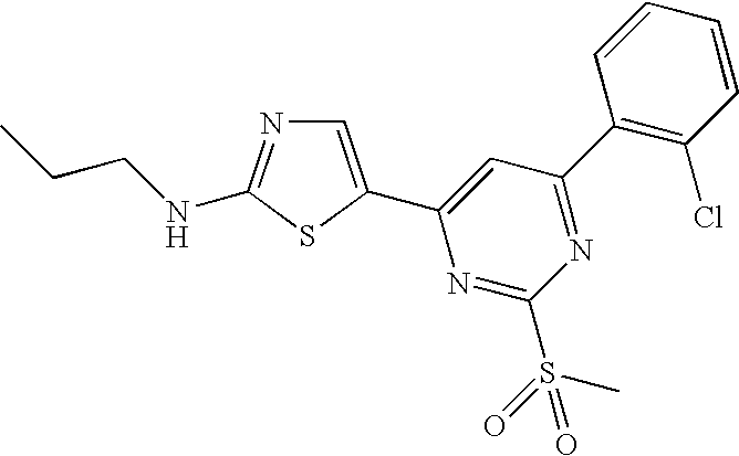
C1=C(C2=CC(C3=C(Cl)C=CC=C3)=NC(S(C)(=O)=O)=N2)SC(NCCC)=N1
